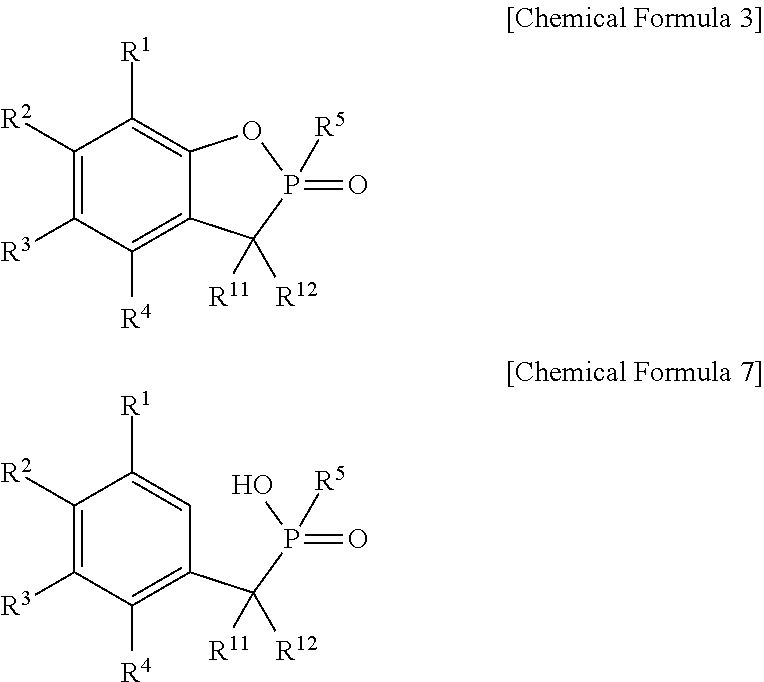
C1([R2])=C([R3])C([R4])=C2C(=C1[R1])OP(=O)([R5])C2([R11])[R12].C1([R2])=C([R3])C([R4])=C(C(P(O)(=O)[R5])([R11])[R12])C=C1[R1]
